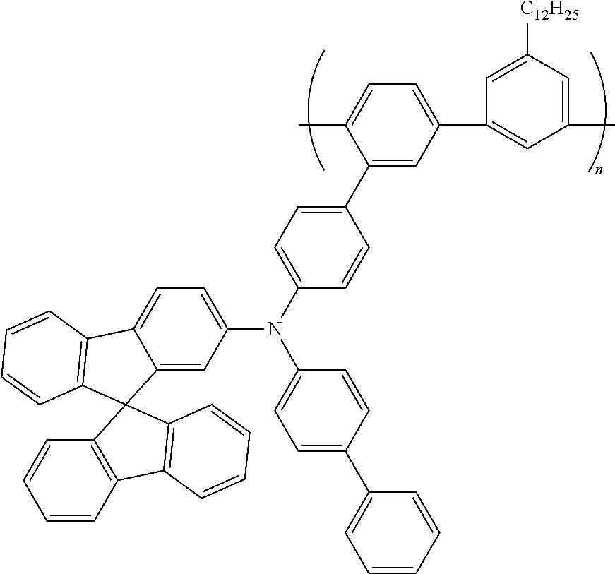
C12=CC(N(C3=CC=C(C4=CC(C5=CC(C)=CC([C12H25])=C5)=CC=C4C)C=C3)C3=CC=C(C4=CC=CC=C4)C=C3)=CC=C1C1=C(C=CC=C1)C21C2=C(C=CC=C2)C2=C1C=CC=C2
